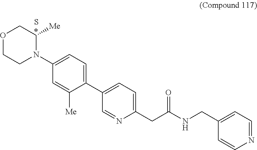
C1(C2=CC=C(CC(NCC3=CC=NC=C3)=O)N=C2)=CC=C(N2C([Me])COCC2)C=C1[Me].S
